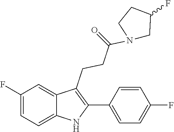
N1(C(CCC2=C(C3=CC=C(F)C=C3)NC3=CC=C(F)C=C32)=O)CC(F)CC1
